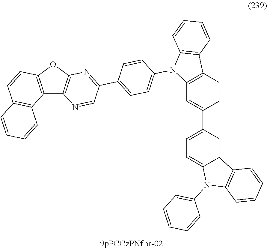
C12=C(OC3=C1N=CC(C1=CC=C(N4C5=C(C6=C4C=CC=C6)C=CC(C4=CC=C6C(=C4)C4=C(N6C6=CC=CC=C6)C=CC=C4)=C5)C=C1)=N3)C=CC1=C2C=CC=C1
